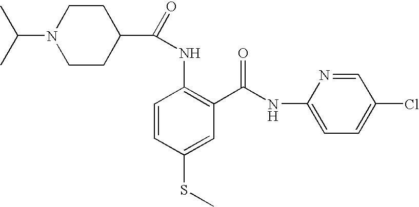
CC(C)N1CCC(C(=O)NC2=C(C(NC3=CC=C(Cl)C=N3)=O)C=C(SC)C=C2)CC1
